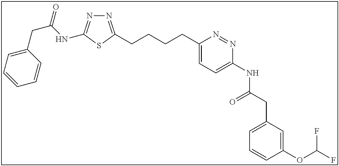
N1=C(CCCCC2=CC=C(NC(CC3=CC=CC(OC(F)F)=C3)=O)N=N2)SC(NC(CC2=CC=CC=C2)=O)=N1
